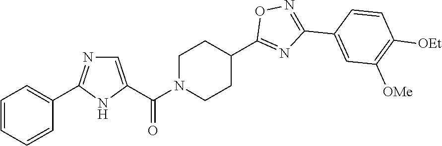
C1=C(C(=O)N2CCC(C3=NC(C4=CC([OMe])=C([OEt])C=C4)=NO3)CC2)NC(C2=CC=CC=C2)=N1
